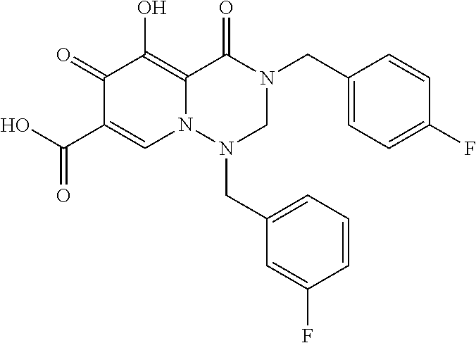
C1(CN2C(=O)C3=C(O)C(=O)C(C(O)=O)=CN3N(CC3=CC=CC(F)=C3)C2)=CC=C(F)C=C1
